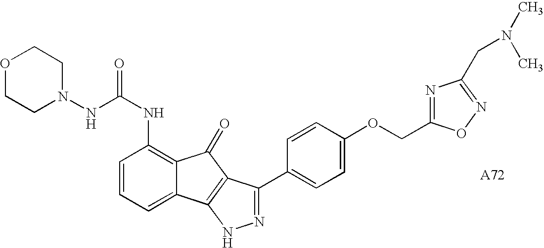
C(NC1=C2C(=CC=C1)C1=C(C2=O)C(C2=CC=C(OCC3=NC(CN(C)C)=NO3)C=C2)=NN1)(=O)NN1CCOCC1
